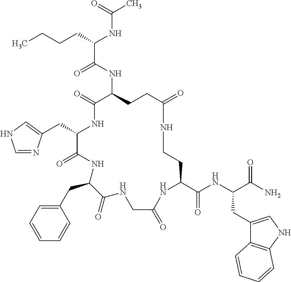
C(C1NC(=O)C(NC(C(CCCC)NC(C)=O)=O)CCC(=O)NCCC(C(NC(C(N)=O)CC2=CNC3=C2C=CC=C3)=O)NC(=O)CNC(=O)C(CC2=CC=CC=C2)NC1=O)C1=CNC=N1
